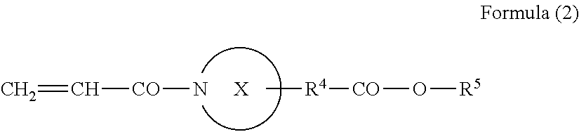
C=C[CO]N.[R4]([CO]O[R5])C.[X]
